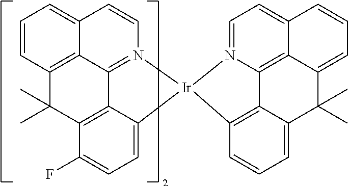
C1=CC2=CC=CC3=C2C2=N1[Ir]1(C4=CC=C(F)C(=C24)C3(C)C)C2=C3C4=C5C(=CC=N14)C=CC=C5C(C)(C)C3=CC=C2
